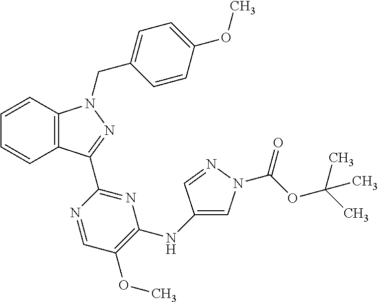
C12=C(C=CC=C1)N(CC1=CC=C(OC)C=C1)N=C2C1=NC(NC2=CN(C(=O)OC(C)(C)C)N=C2)=C(OC)C=N1
